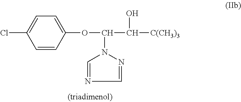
C1=CC(OC(N2C=NC=N2)C(O)[C(CH3)3])=CC=C1Cl
